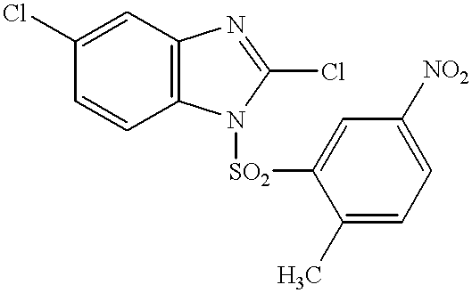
C12=C(N([SO2]C3=CC([NO2])=CC=C3C)C(Cl)=N1)C=CC(Cl)=C2
